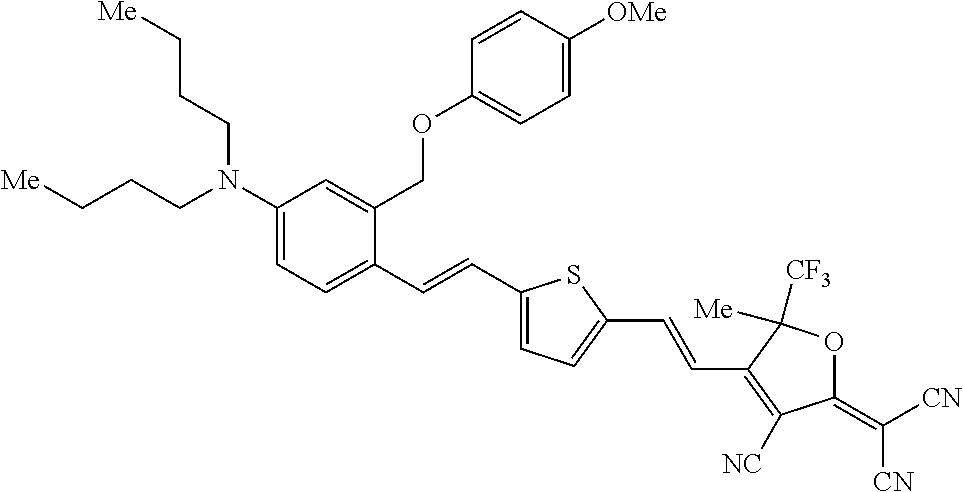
C1(N(CCC[Me])CCC[Me])=CC=C(C=CC2=CC=C(C=CC3=C([NC])C(=C([CN])[CN])OC3([Me])[CF3])S2)C(COC2=CC=C([OMe])C=C2)=C1
